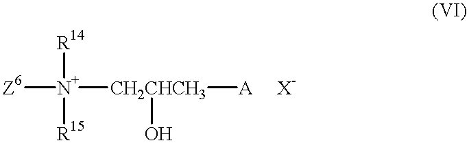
[Z6][N+]([CH2CHCH3]([A])O)([R14])[R15].[X-]
